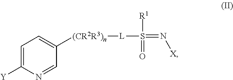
C1=C([Y])N=CC([(CR2R3)n][L]S(=N[X])([R1])=O)=C1
